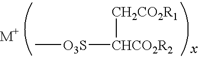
C[O3S][CHCO2R2][CH2CO2R1]
